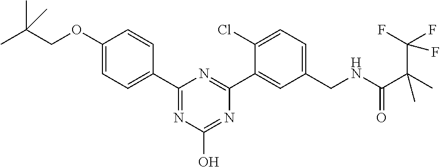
C1(OCC(C)(C)C)=CC=C(C2=NC(O)=NC(C3=CC(CNC(C(C)(C)C(F)(F)F)=O)=CC=C3Cl)=N2)C=C1
